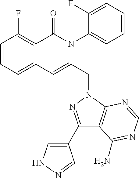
C1=CC=C2C(=C1F)C(=O)N(C1=CC=CC=C1F)C(CN1C3=C(C(C4=CNN=C4)=N1)C(N)=NC=N3)=C2
